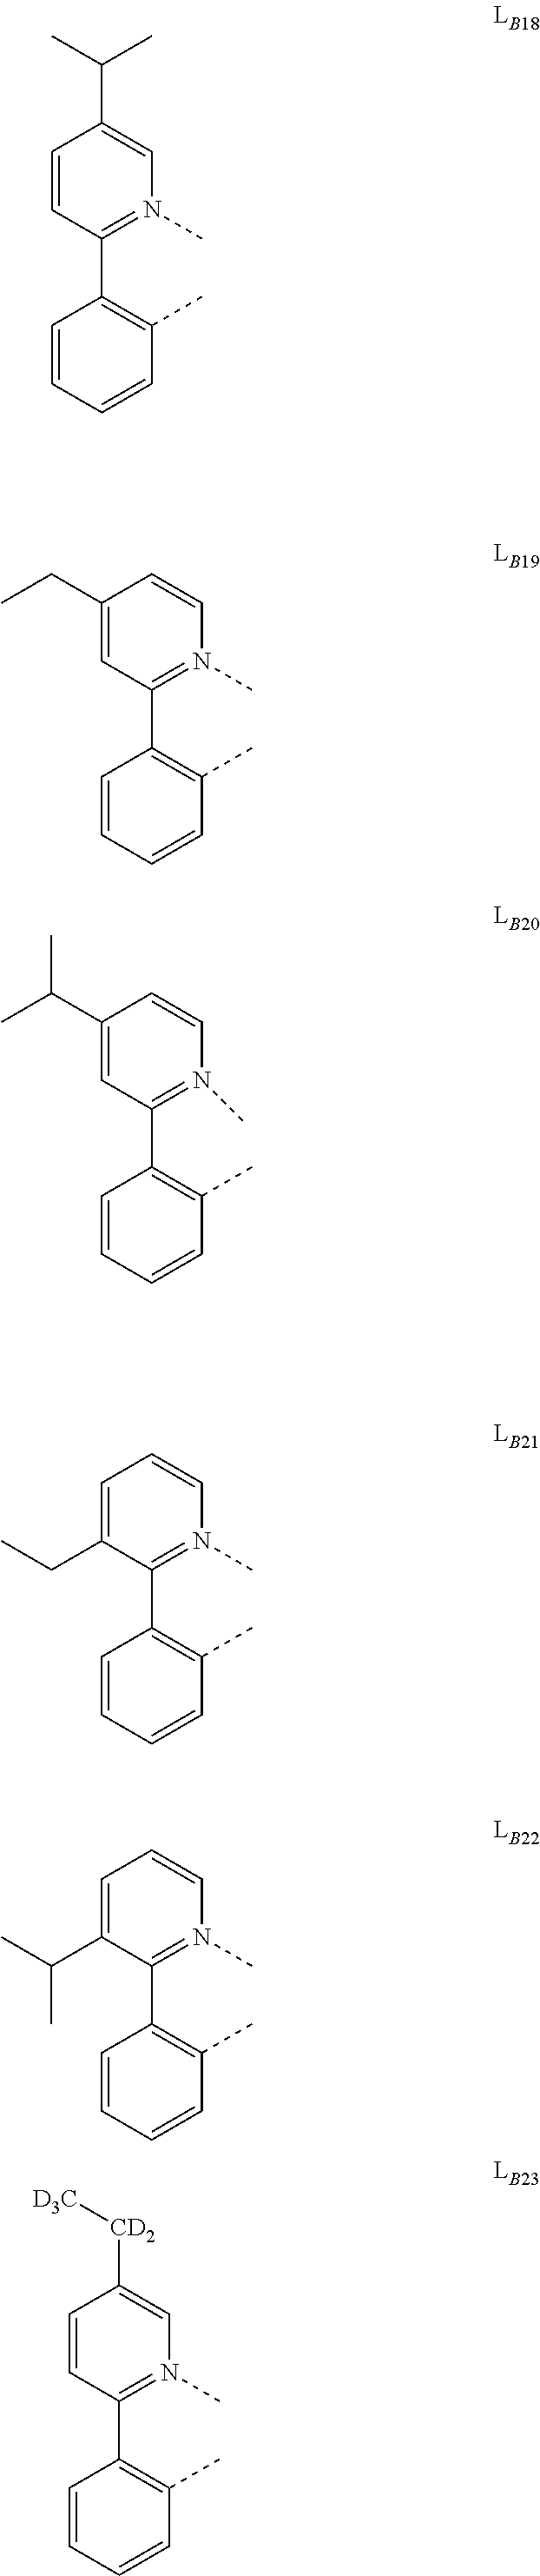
C1=CC(C2=C(C)C=CC=C2)=N(C)C=C1C(C)C.C1(CC)=CC(C2=C(C)C=CC=C2)=N(C)C=C1.C1(C(C)C)=CC(C2=C(C)C=CC=C2)=N(C)C=C1.C1=C(CC)C(C2=C(C)C=CC=C2)=N(C)C=C1.C1=CC(C2=C(C)C=CC=C2)=N(C)C=C1[CD2][D3C].C1=C(C(C)C)C(C2=C(C)C=CC=C2)=N(C)C=C1
